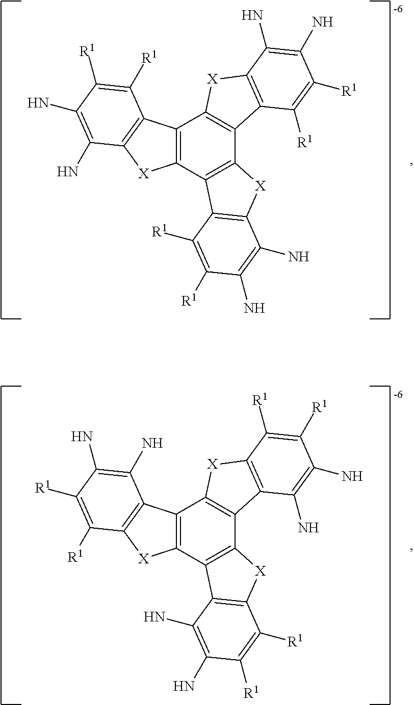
C12=C(C3=C(C4=C1[X]C1=C4C(N)=C(N)C([R1])=C1[R1])[X]C1=C3C(N)=C(N)C([R1])=C1[R1])[X]C1=C2C(N)=C(N)C([R1])=C1[R1].C12=C(C3=C(C4=C1[X]C1=C4C([R1])=C([R1])C(N)=C1N)[X]C1=C3C([R1])=C([R1])C(N)=C1N)[X]C1=C2C([R1])=C([R1])C(N)=C1N
